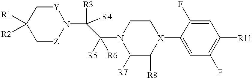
C1([R1])([R2])C[Z]N(C([R3])(C(N2C([R7])C([R8])[X](C3=CC(F)=C([R11])C=C3F)CC2)([R6])[R5])[R4])[Y]C1
